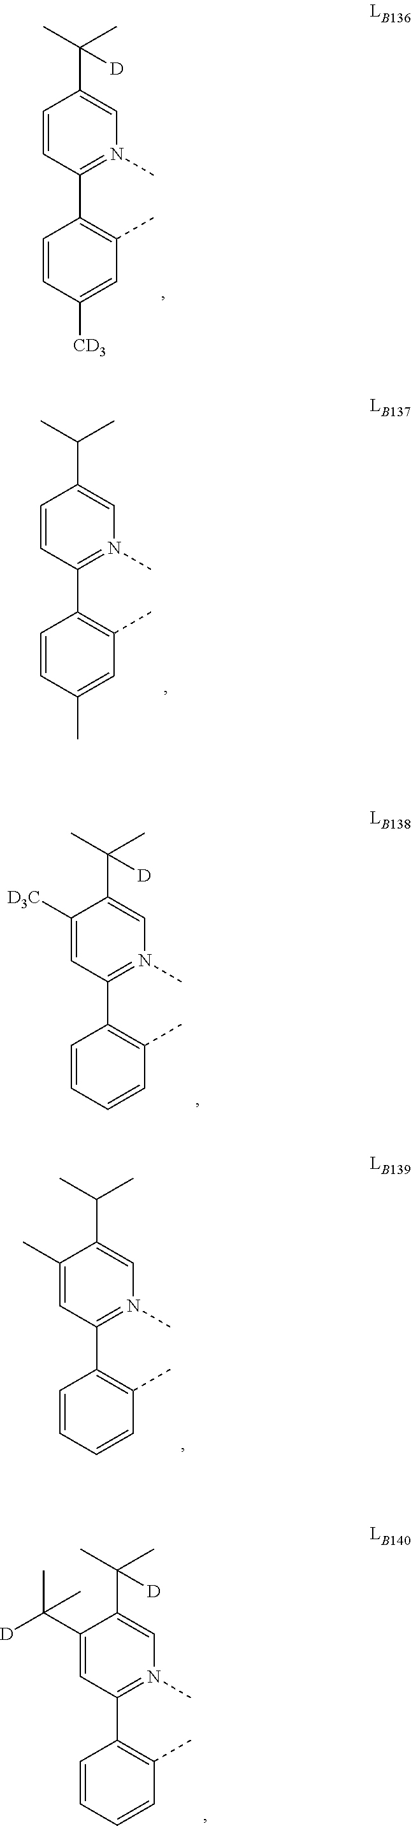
C1=CC(C2=C(C)C=C([CD3])C=C2)=N(C)C=C1C(C)(C)[D].C1=CC(C2=C(C)C=C(C)C=C2)=N(C)C=C1C(C)C.C1([D3C])=CC(C2=C(C)C=CC=C2)=N(C)C=C1C(C)(C)[D].C1(C)=CC(C2=C(C)C=CC=C2)=N(C)C=C1C(C)C.C1(C([D])(C)C)=CC(C2=C(C)C=CC=C2)=N(C)C=C1C(C)(C)[D]
